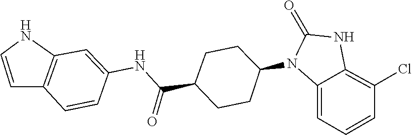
O=C1NC2=C(Cl)C=CC=C2N1C1CCC(C(NC2=CC3=C(C=C2)C=CN3)=O)CC1
